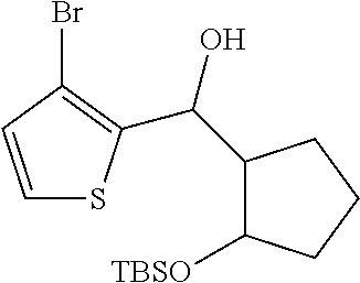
C1=CC(Br)=C(C(C2C([TBSO])CCC2)O)S1
